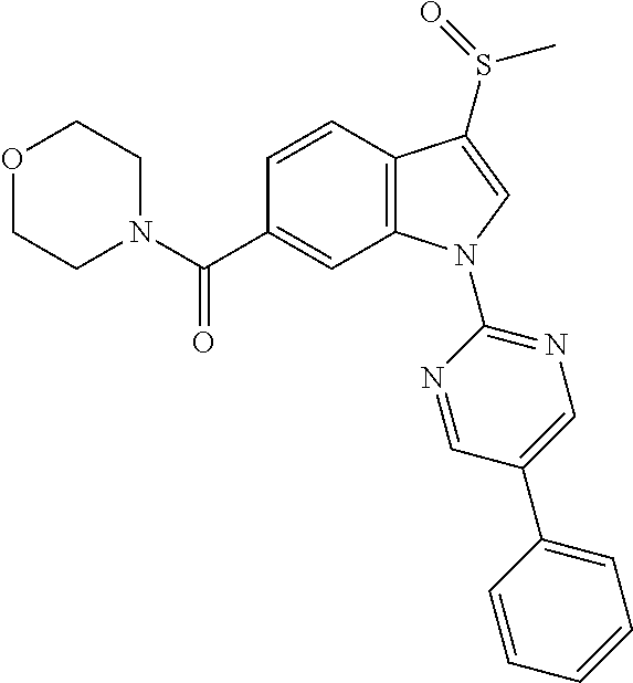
N1(C(C2=CC3=C(C=C2)C(S(C)=O)=CN3C2=NC=C(C3=CC=CC=C3)C=N2)=O)CCOCC1
